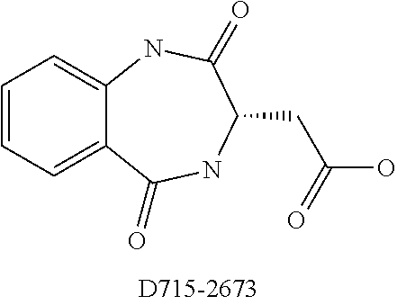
C1=CC=C2C(=C1)NC(=O)C(CC(O)=O)NC2=O
